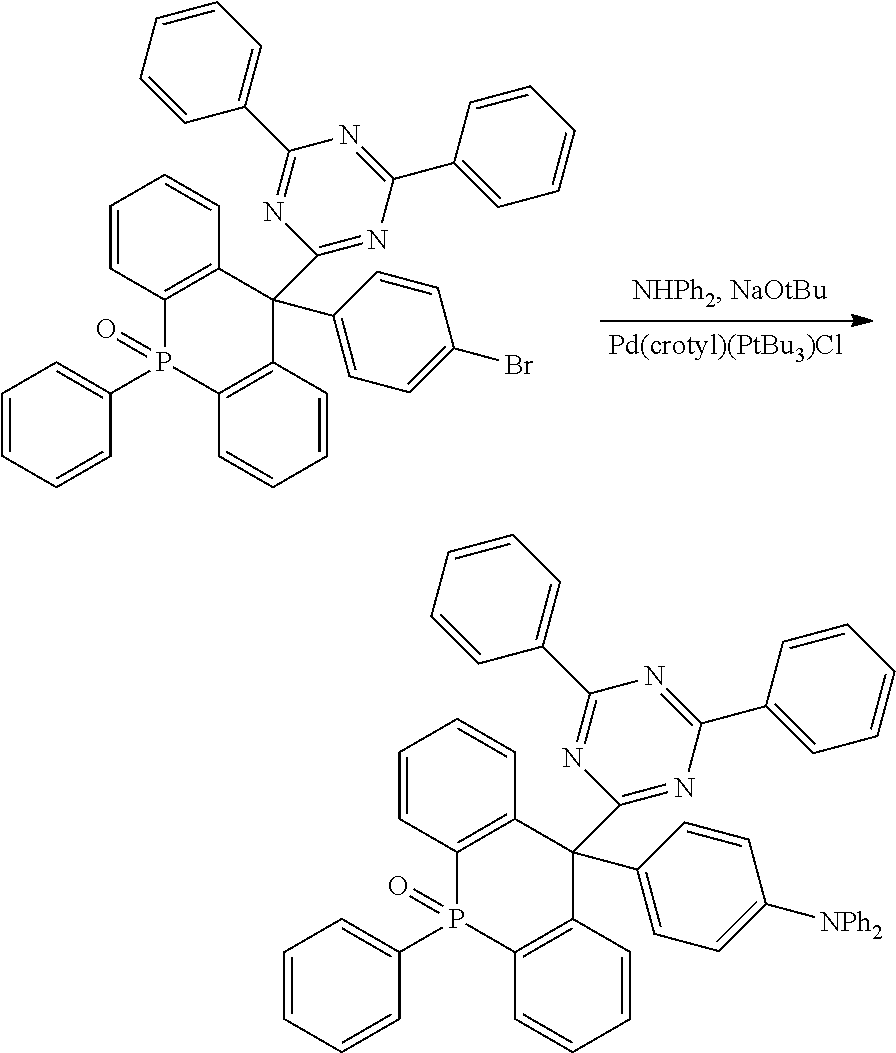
C1=CC2=C(C=C1)C(C1=CC=C(Br)C=C1)(C1=NC(C3=CC=CC=C3)=NC(C3=CC=CC=C3)=N1)C1=C(P2(C2=CC=CC=C2)=O)C=CC=C1.C1=CC2=C(C=C1)C(C1=CC=C([NPh2])C=C1)(C1=NC(C3=CC=CC=C3)=NC(C3=CC=CC=C3)=N1)C1=C(P2(C2=CC=CC=C2)=O)C=CC=C1
